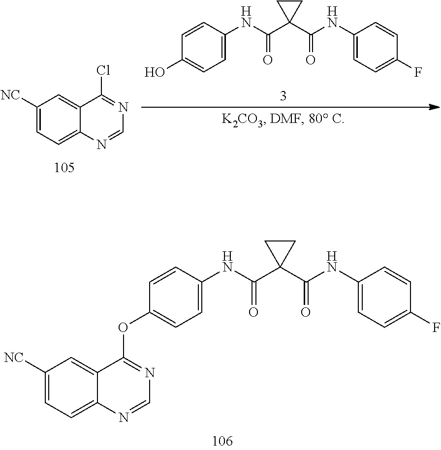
C1=NC2=CC=C([NC])C=C2C(Cl)=N1.C1=C(NC(C2(C(NC3=CC=C(F)C=C3)=O)CC2)=O)C=CC(O)=C1.C1=NC2=CC=C([NC])C=C2C(OC2=CC=C(NC(C3(C(NC4=CC=C(F)C=C4)=O)CC3)=O)C=C2)=N1
